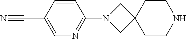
C1=CC(C#N)=CN=C1N1CC2(C1)CCNCC2
